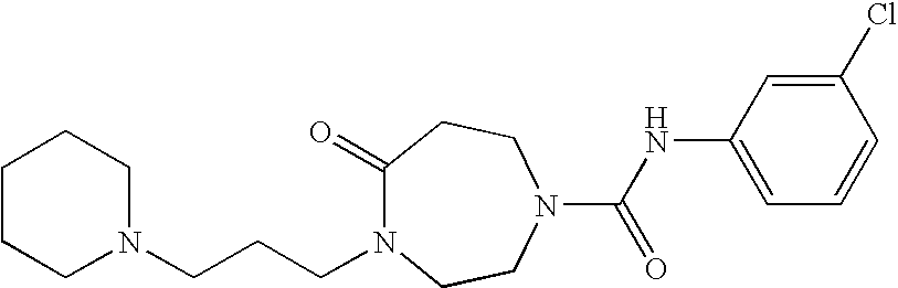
C1CCN(CCCN2C(=O)CCN(C(NC3=CC=CC(Cl)=C3)=O)CC2)CC1
